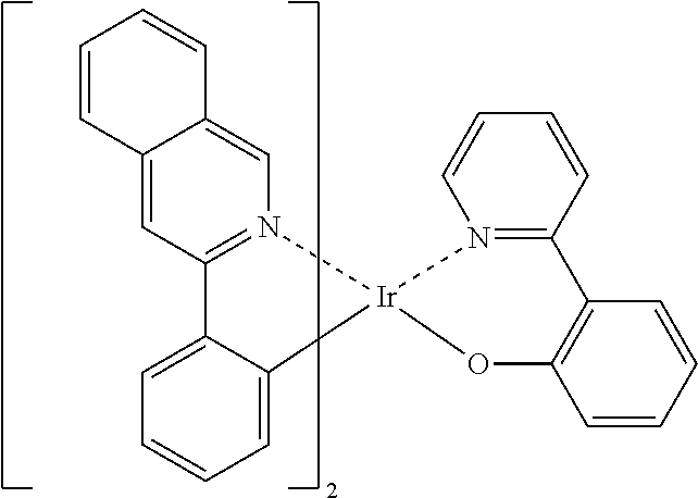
C12=CC3=N(C=C1C=CC=C2)[Ir]1(C2=CC=CC=C32)OC2=C(C3=N1C=CC=C3)C=CC=C2
